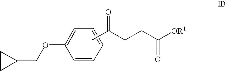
C1(COC2=CC=CC=C2)CC1.CC(CCC([OR1])=O)=O
